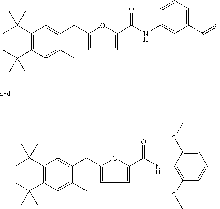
C(C1=CC=C(C(NC2=CC(C(C)=O)=CC=C2)=O)O1)C1=CC2=C(C=C1C)C(C)(C)CCC2(C)C.C(C1=CC=C(C(NC2=C(OC)C=CC=C2OC)=O)O1)C1=CC2=C(C=C1C)C(C)(C)CCC2(C)C
